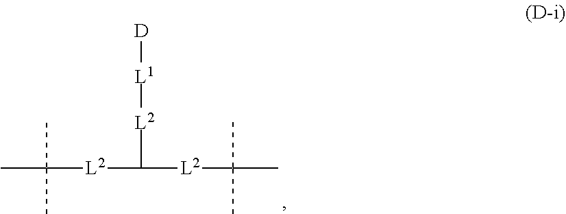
[D][L1][L2]C([L2]C(C)(C)C)[L2]C(C)(C)C
